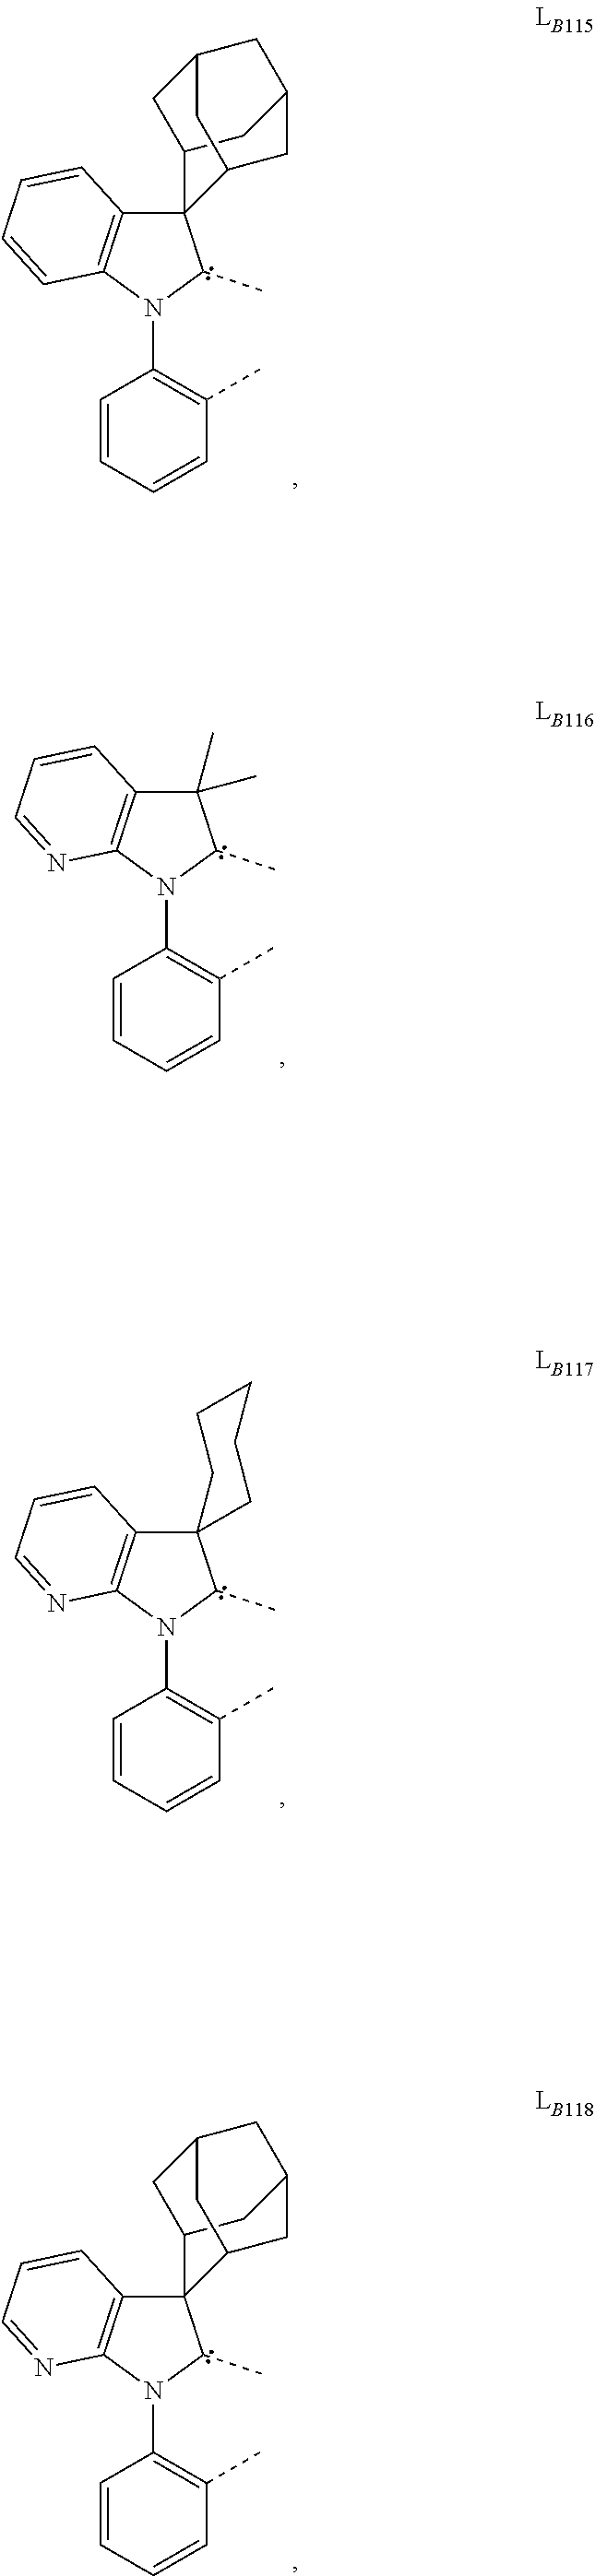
C12(C3=C(N(C4=C(C)C=CC=C4)C1C)C=CC=C3)C1CC3CC2CC(C1)C3.C1(C)(C)C2=C(N(C3=C(C)C=CC=C3)C1C)N=CC=C2.C12(C3=C(N(C4=C(C)C=CC=C4)C1C)N=CC=C3)CCCCC2.C12(C3=C(N(C4=C(C)C=CC=C4)C1C)N=CC=C3)C1CC3CC2CC(C1)C3
